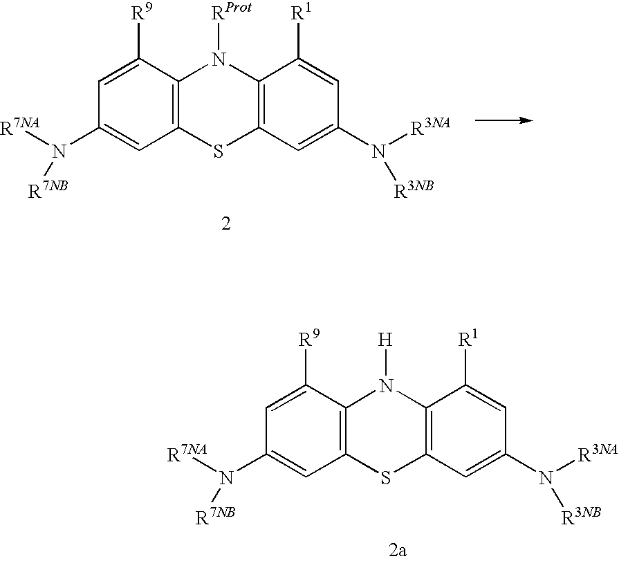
C12=C(C([R9])=CC(N([R7NA])[R7NB])=C1)N([H])C1=C(S2)C=C(N([R3NA])[R3NB])C=C1[R1].C12=C(C([R9])=CC(N([R7NA])[R7NB])=C1)N([RProt])C1=C(S2)C=C(N([R3NA])[R3NB])C=C1[R1]
